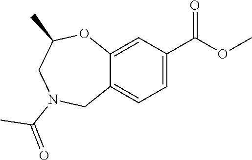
C12=CC(C(OC)=O)=CC=C1CN(C(C)=O)CC(C)O2
